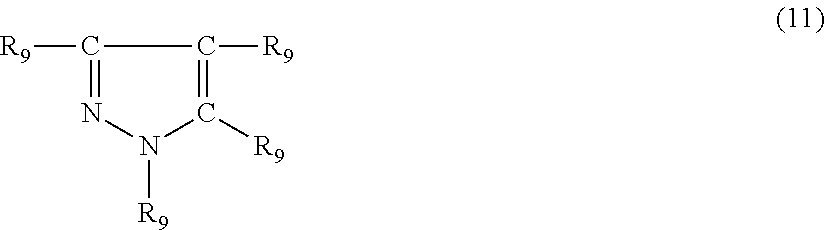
[R9]N1N=C([R9])C([R9])=C1[R9]
